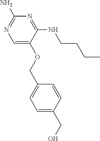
C1=C(OCC2=CC=C(CO)C=C2)C(NCCCC)=NC(N)=N1
